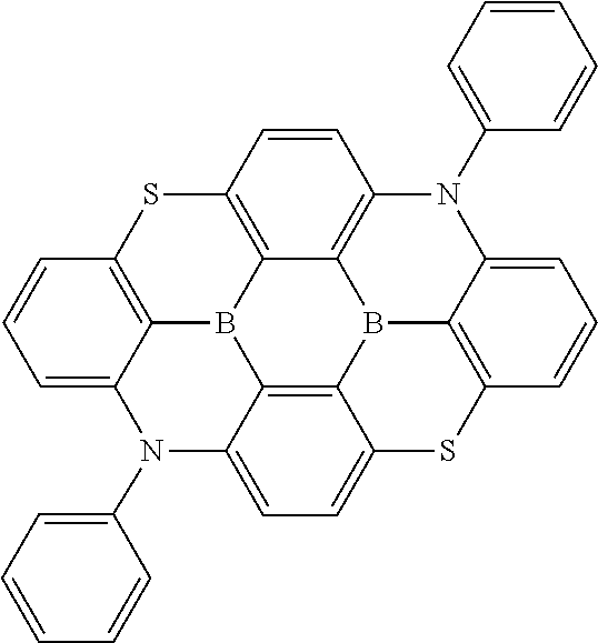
C1=CC=CC(N2C3=CC=C4SC5=C6C(=CC=C5)N(C5=CC=CC=C5)C5=C7B6C4=C3B3C4=C(C=CC=C24)SC(=C73)C=C5)=C1
